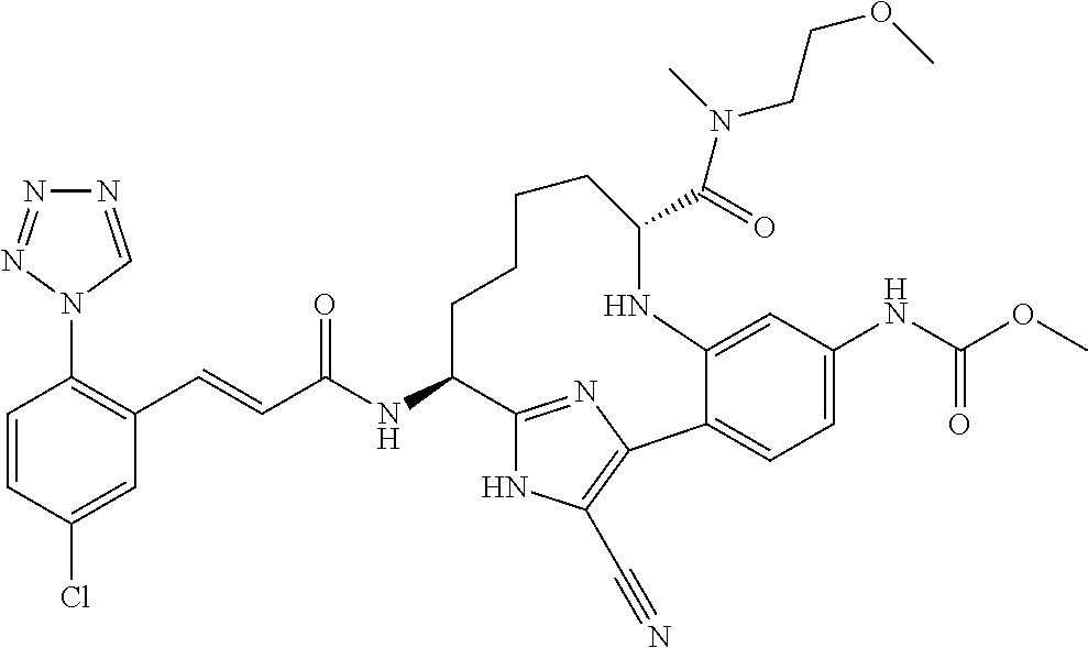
C(C(NC1C2=NC(=C(C#N)N2)C2=CC=C(NC(OC)=O)C=C2NC(C(N(CCOC)C)=O)CCCC1)=O)=CC1=C(N2C=NN=N2)C=CC(Cl)=C1
